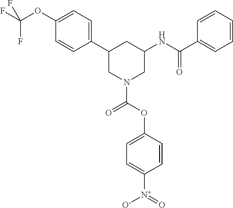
C1(C2CN(C(=O)OC3=CC=C([N+]([O-])=O)C=C3)CC(NC(=O)C3=CC=CC=C3)C2)=CC=C(OC(F)(F)F)C=C1
